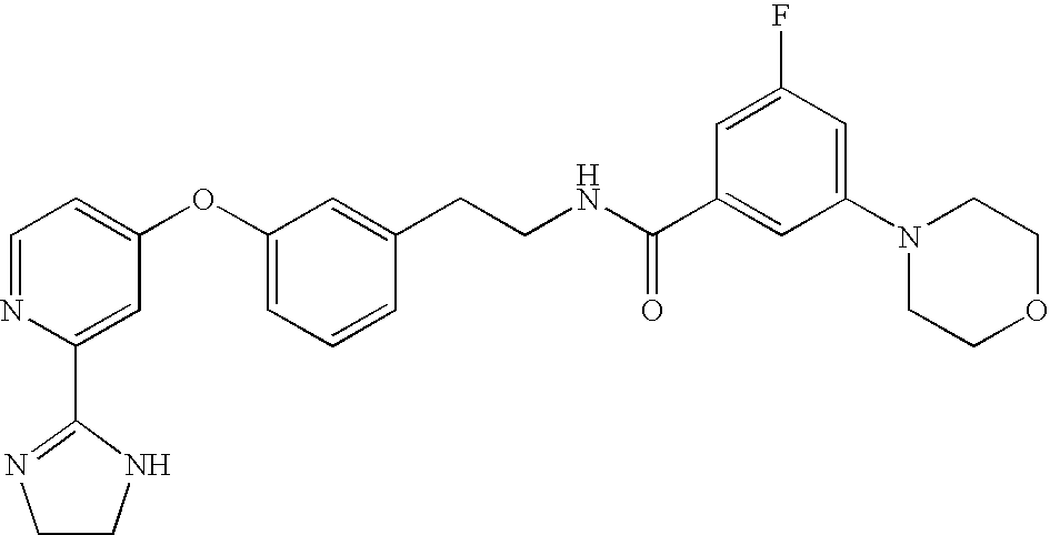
C1(C2=NCCN2)=CC(OC2=CC=CC(CCNC(C3=CC(N4CCOCC4)=CC(F)=C3)=O)=C2)=CC=N1
